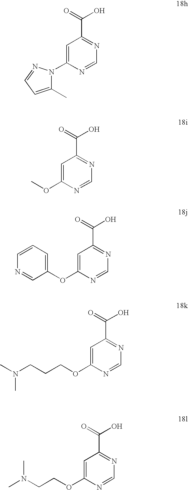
C1=C(N2C(C)=CC=N2)N=CN=C1C(=O)O.C1=C(OC)N=CN=C1C(=O)O.C1=C(OC2=CC=CN=C2)N=CN=C1C(=O)O.C1=C(OCCCN(C)C)N=CN=C1C(=O)O.C1=C(OCCN(C)C)N=CN=C1C(=O)O
